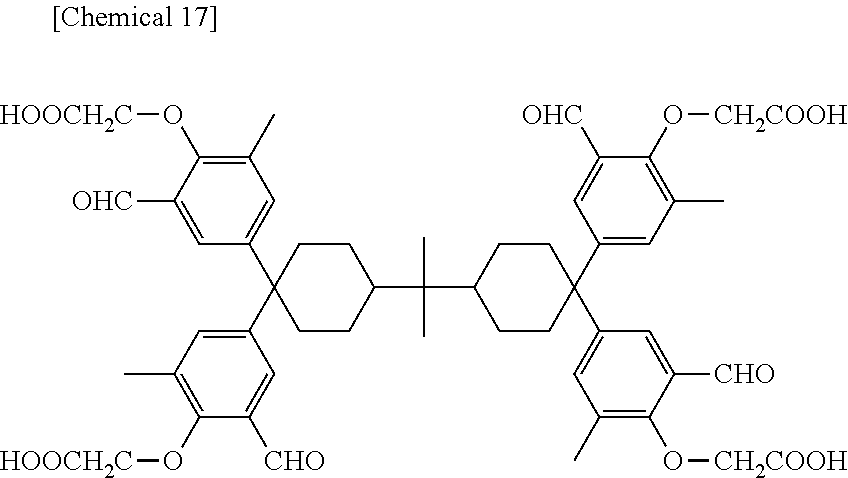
C1(O[HOOCH2C])=C(C)C=C(C2(C3=CC(C)=C(O[HOOCH2C])C([CHO])=C3)CCC(C(C)(C)C3CCC(C4=CC(C)=C(O[CH2COOH])C([CHO])=C4)(C4=CC(C)=C(O[CH2COOH])C([OHC])=C4)CC3)CC2)C=C1[OHC]
